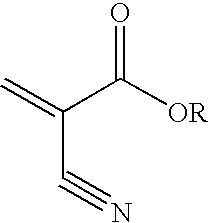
C=C(C([OR])=O)C#N
